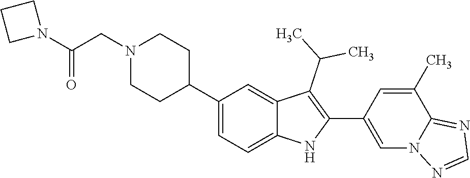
C1N(CC(N2CCC2)=O)CCC(C2=CC=C3C(=C2)C(C(C)C)=C(C2=CN4C(=NC=N4)C(C)=C2)N3)C1
